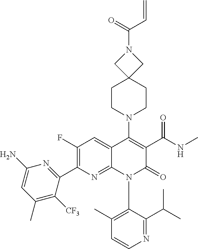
C1=CN=C(C(C)C)C(N2C(=O)C(C(=O)NC)=C(N3CCC4(CC3)CN(C(C=C)=O)C4)C3=CC(F)=C(C4=NC(N)=CC(C)=C4[CF3])N=C23)=C1C
